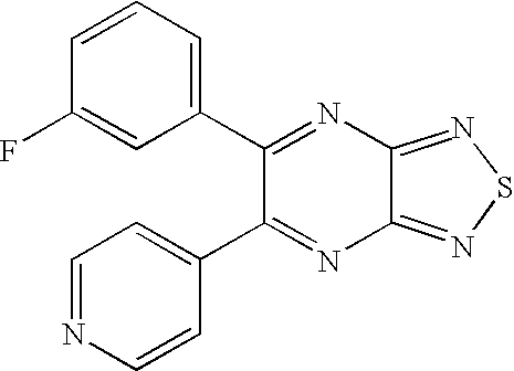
C12=NSN=C1N=C(C1=CC=NC=C1)C(C1=CC=CC(F)=C1)=N2
